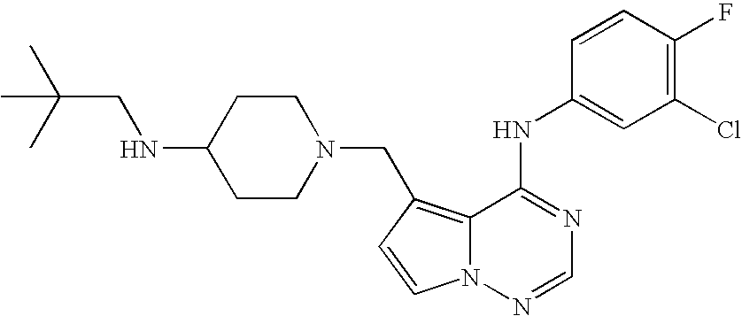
C1CN(CC2=C3N(C=C2)N=CN=C3NC2=CC(Cl)=C(F)C=C2)CCC1NCC(C)(C)C
